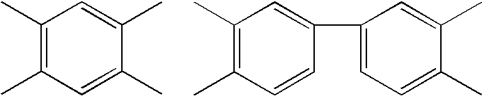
C1(C)=C(C)C=C(C)C(C)=C1.C1(C)=C(C)C=CC(C2=CC=C(C)C(C)=C2)=C1
